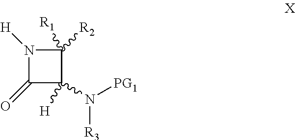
N1([H])C(=O)C(N([PG1])[R3])([H])C1([R2])[R1]
